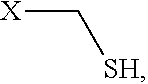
[X]C[SH]
